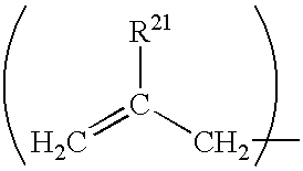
C=C(CC)[R21]
